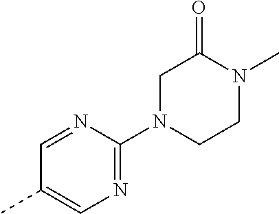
C1=NC(N2CCN(C)C(=O)C2)=NC=C1C
